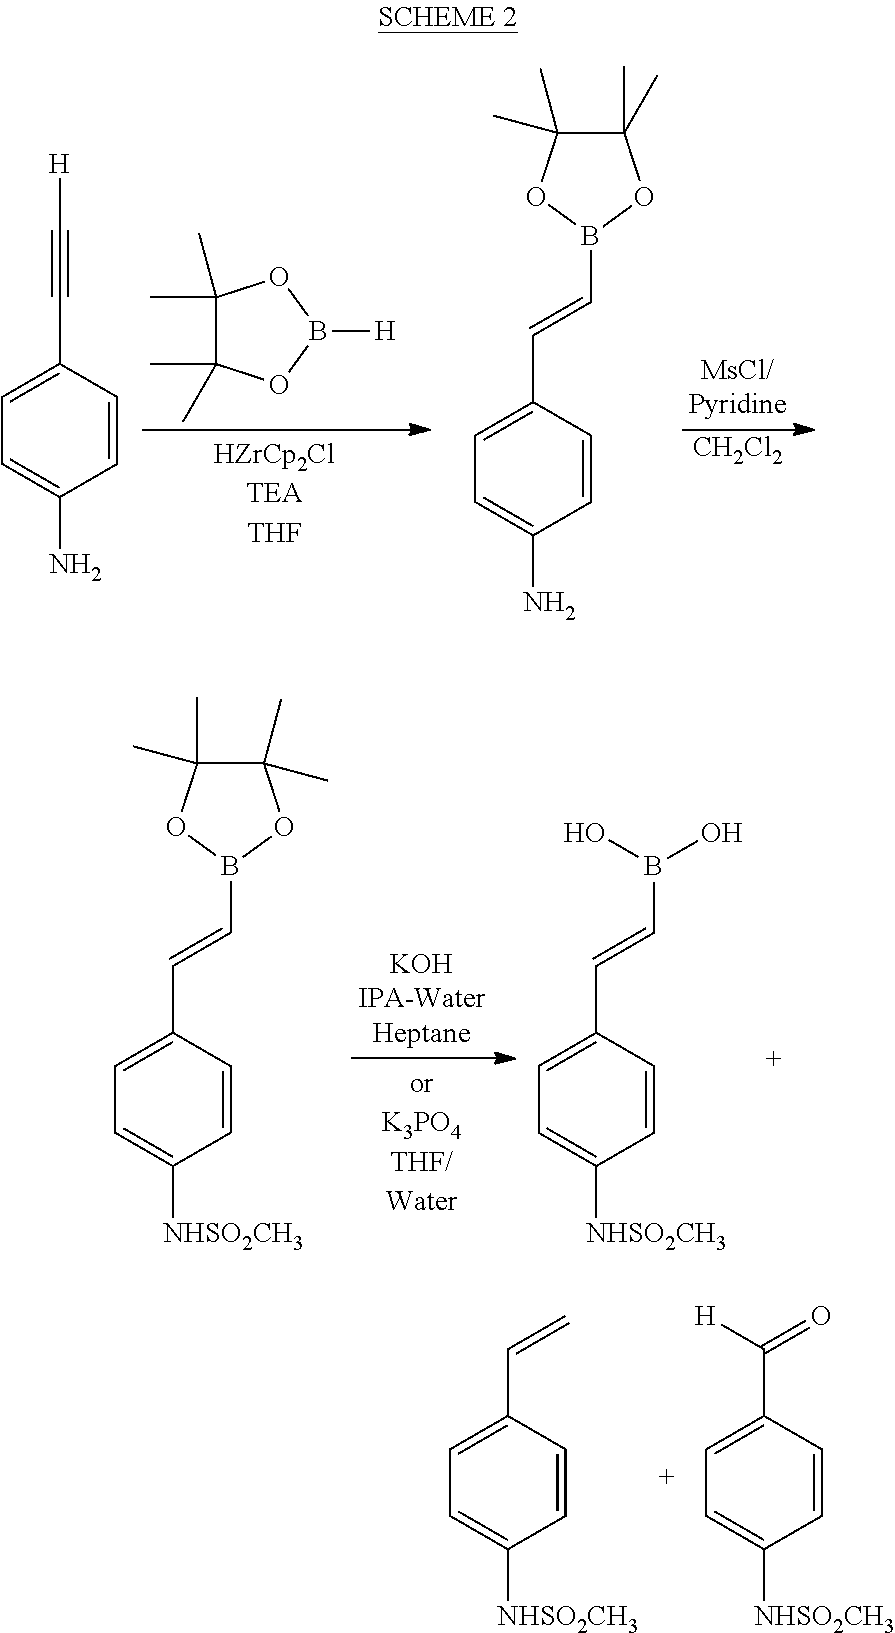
C1=CC(C=CB2OC(C)(C)C(C)(C)O2)=CC=C1[NHSO2CH3].C1=CC(C=CB(O)O)=CC=C1[NHSO2CH3].C1=CC(C=C)=CC=C1[NHSO2CH3].C1=CC(C(=O)[H])=CC=C1[NHSO2CH3].C1(C)(C)C(C)(C)OB([H])O1.C1=CC(C#C[H])=CC=C1N.C1=CC(C=CB2OC(C)(C)C(C)(C)O2)=CC=C1N.[CH2Cl2]
